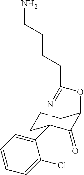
C1CC2(C3=CC=CC=C3Cl)C(=O)C(C1)OC(CCCCN)=N2
